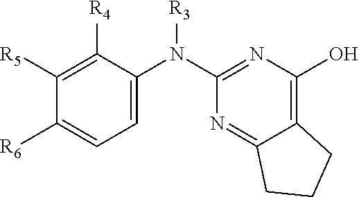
C1=C(N(C2=NC(O)=C3C(=N2)CCC3)[R3])C([R4])=C([R5])C([R6])=C1
